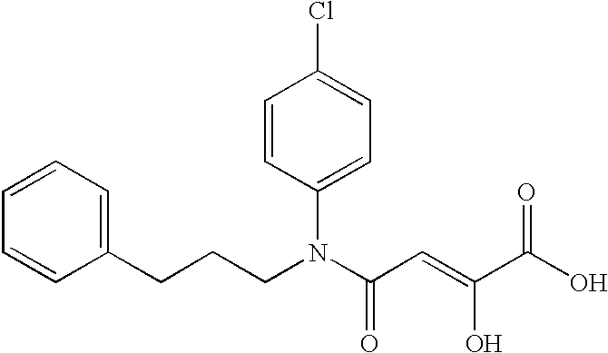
C(CN(C(C=C(C(O)=O)O)=O)C1=CC=C(Cl)C=C1)CC1=CC=CC=C1
